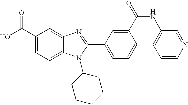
OC(C1=CC=C2C(=C1)N=C(C1=CC=CC(C(=O)NC3=CC=CN=C3)=C1)N2C1CCCCC1)=O
